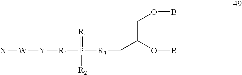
[X][W][Y][R1]P(=[R4])([R2])[R3]CC(OB)COB
